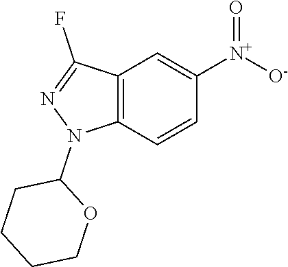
C12=C(C=CC([N+](=O)[O-])=C1)N(C1CCCCO1)N=C2F
